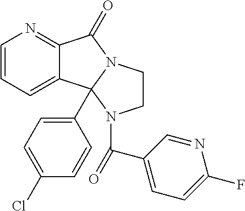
C1=CN=C2C(=C1)C1(C3=CC=C(Cl)C=C3)N(C2=O)CCN1C(C1=CC=C(F)N=C1)=O
